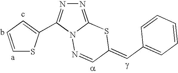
N1=C2N(N=CC(=CC3=CC=CC=C3)S2)C(C2=CC=CS2)=N1
